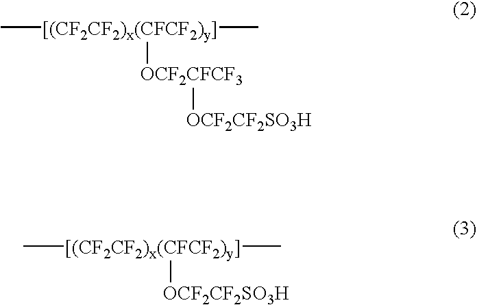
C[[(CF2CF2)x(CFCF2)y]](C)[OCF2CFCF3][OCF2CF2SO3H].C[[(CF2CF2)x(CFCF2)y]](C)[OCF2CF2SO3H]
